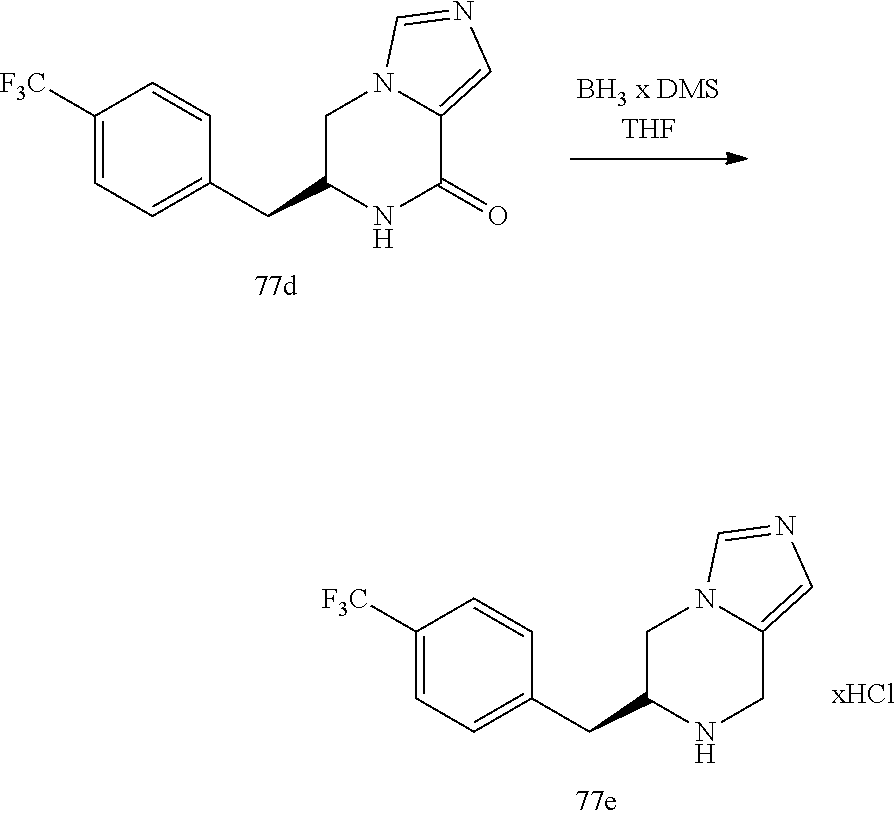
C1([F3C])=CC=C(CC2NC(=O)C3=CN=CN3C2)C=C1.C1([F3C])=CC=C(CC2NCC3=CN=CN3C2)C=C1
